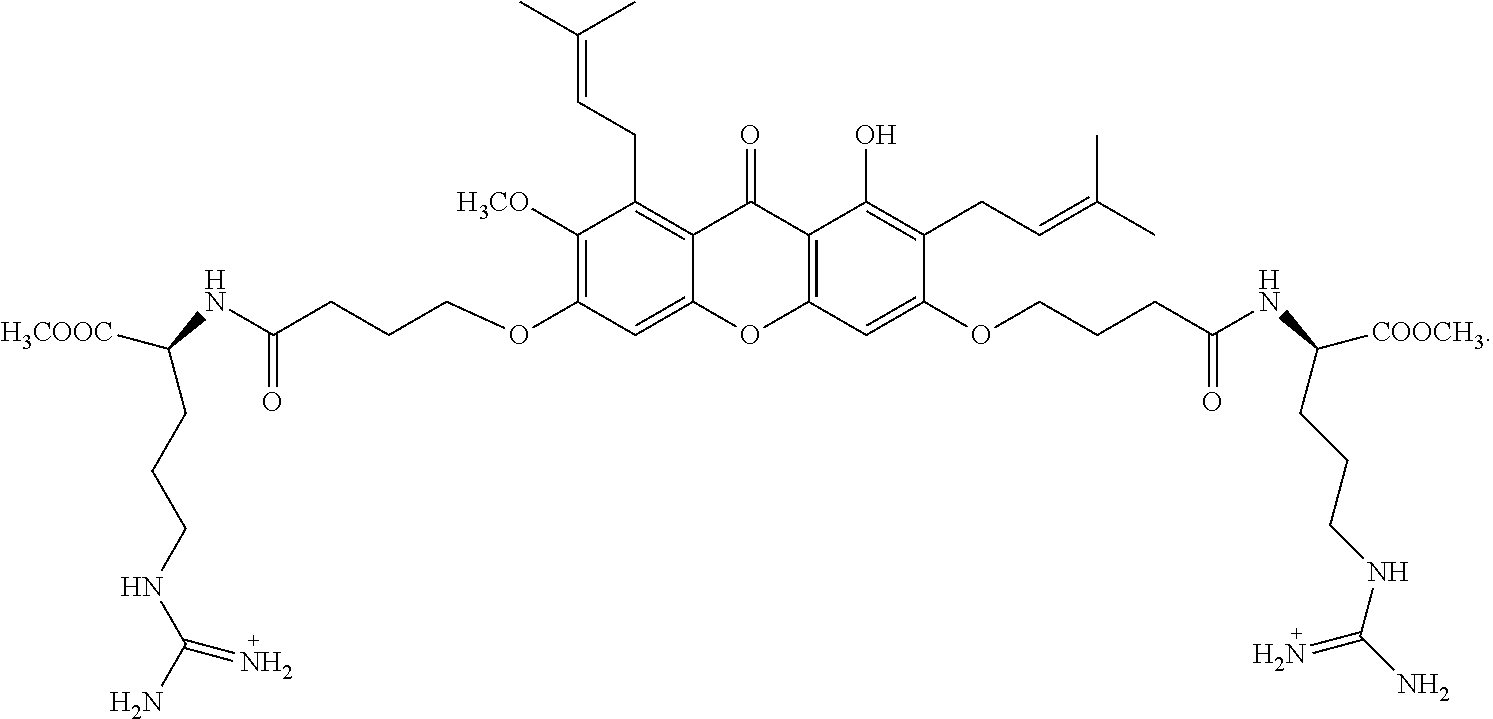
C1([H3CO])=C(OCCCC(NC(CCCNC(N)=N)[H3COOC])=O)C=C2C(=C1CC=C(C)C)C(=O)C1=C(O2)C=C(OCCCC(NC(CCCNC(N)=N)[COOCH3])=O)C(CC=C(C)C)=C1O
